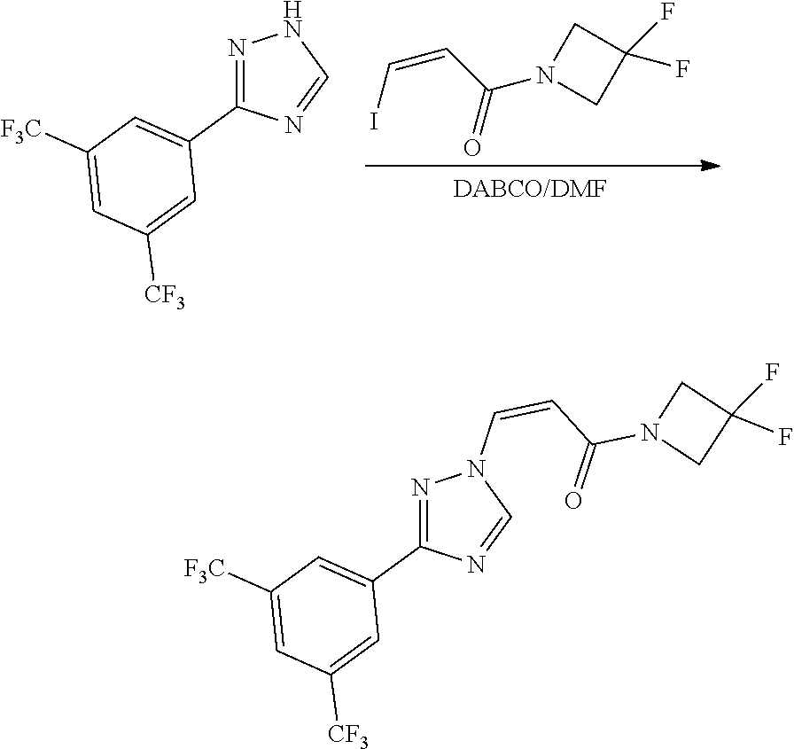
N1(C(C=CI)=O)CC(F)(F)C1.N1=C(C2=CC([F3C])=CC([CF3])=C2)N=CN1.N1=C(C2=CC([F3C])=CC([CF3])=C2)N=CN1C=CC(N1CC(F)(F)C1)=O
